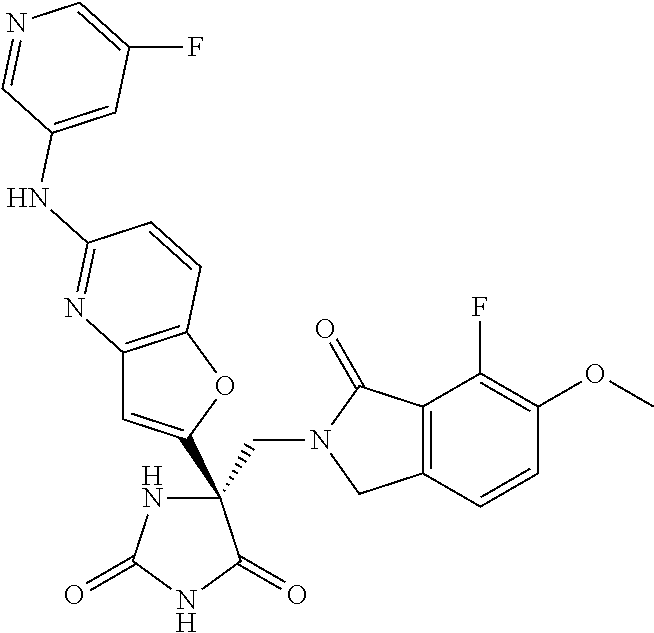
C(C1(C2=CC3=C(O2)C=CC(NC2=CC(F)=CN=C2)=N3)NC(=O)NC1=O)N1CC2=C(C1=O)C(F)=C(OC)C=C2
